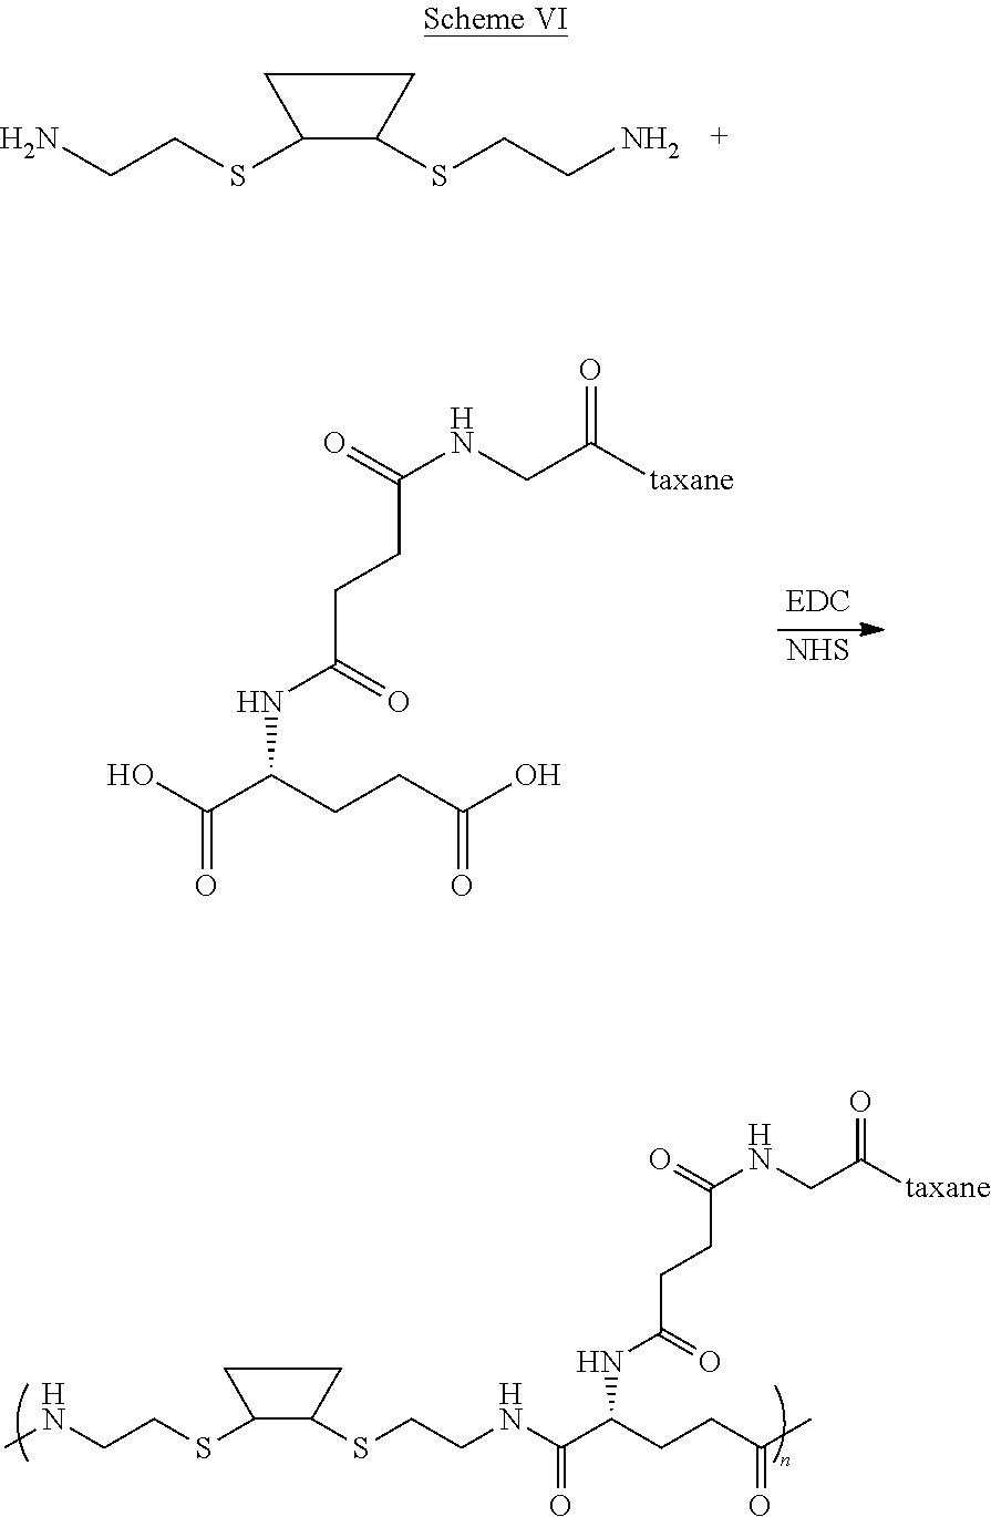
C1(SCCNC)C(SCCNC(C(CCC(C)=O)NC(CCC(NCC([taxane])=O)=O)=O)=O)CC1.C1(SCCN)C(SCCN)CC1.[NHS].OC(C(CCC(O)=O)NC(CCC(NCC([taxane])=O)=O)=O)=O
